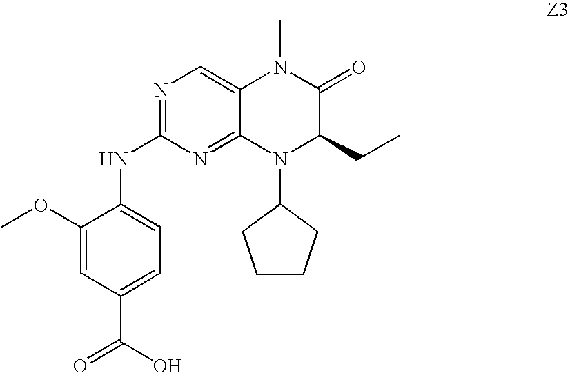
C1(OC)=CC(C(O)=O)=CC=C1NC1=NC=C2C(=N1)N(C1CCCC1)C(CC)C(=O)N2C
